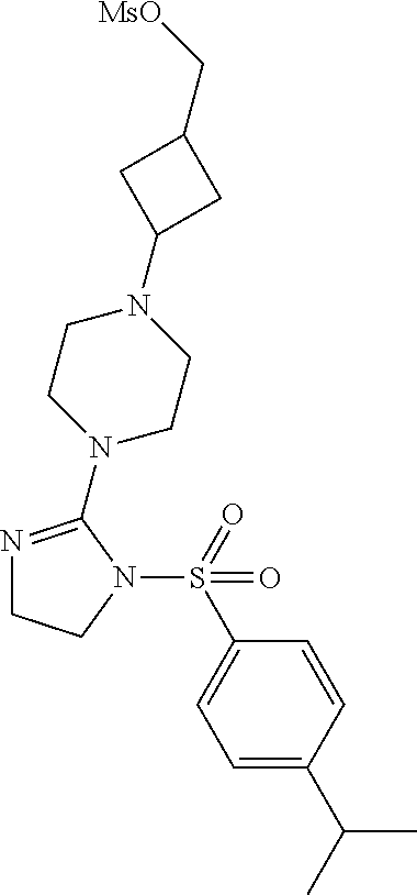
N1=C(N2CCN(C3CC(C[MsO])C3)CC2)N(S(=O)(C2=CC=C(C(C)C)C=C2)=O)CC1
